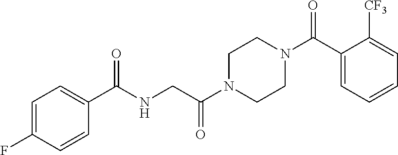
C(NCC(N1CCN(C(C2=CC=CC=C2[CF3])=O)CC1)=O)(=O)C1=CC=C(F)C=C1
